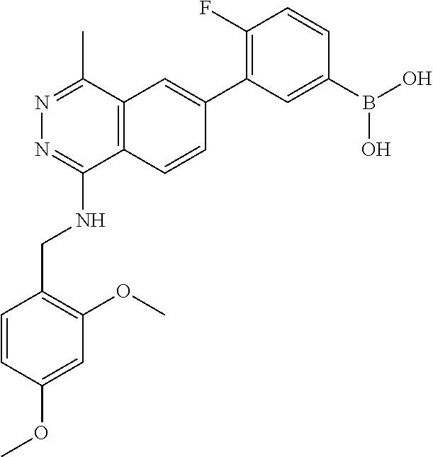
COC1=CC(OC)=C(CNC2=NN=C(C)C3=C2C=CC(C2=C(F)C=CC(B(O)O)=C2)=C3)C=C1
